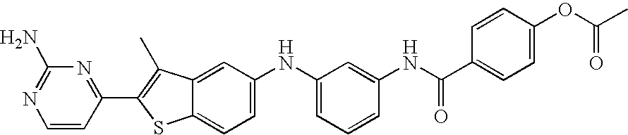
C1=CC(C2=C(C)C3=CC(NC4=CC=CC(NC(C5=CC=C(OC(C)=O)C=C5)=O)=C4)=CC=C3S2)=NC(N)=N1
